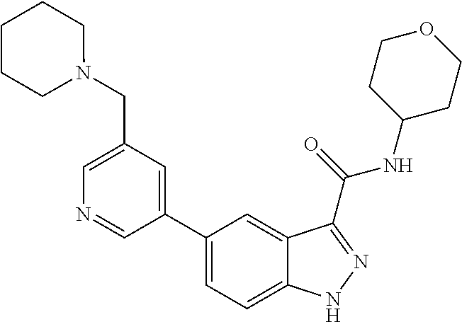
C1(CN2CCCCC2)=CN=CC(C2=CC=C3C(=C2)C(C(NC2CCOCC2)=O)=NN3)=C1
